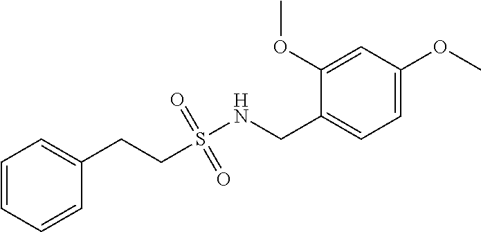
S(NCC1=CC=C(OC)C=C1OC)(CCC1=CC=CC=C1)(=O)=O
